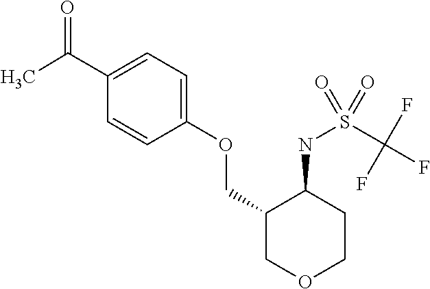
C(C1=CC=C(OCC2COCCC2NS(C(F)(F)F)(=O)=O)C=C1)(=O)C
